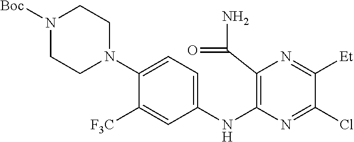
C1(NC2=C(C(N)=O)N=C([Et])C(Cl)=N2)=CC=C(N2CCN([Boc])CC2)C([F3C])=C1
